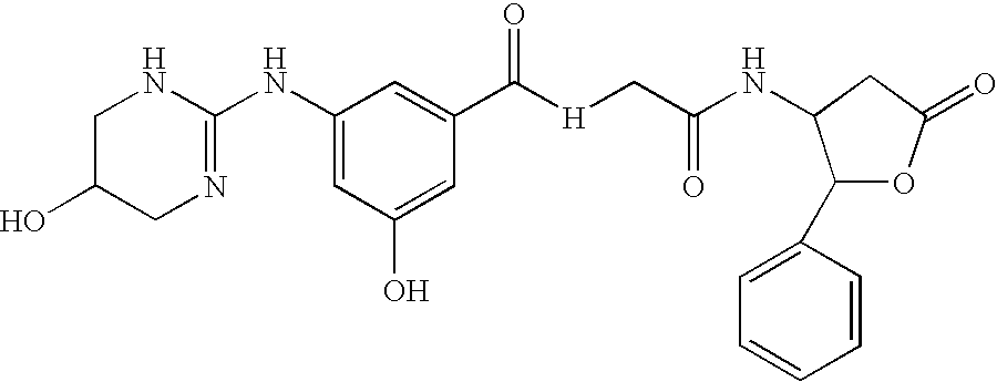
C1C(O)CN=C(NC2=CC(O)=CC(C([H]CC(NC3C(C4=CC=CC=C4)OC(=O)C3)=O)=O)=C2)N1
